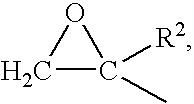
C1C([R2])(C)O1
